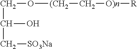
O(CC(C[SO3Na])O)[(CH2]C[O)n][R]
